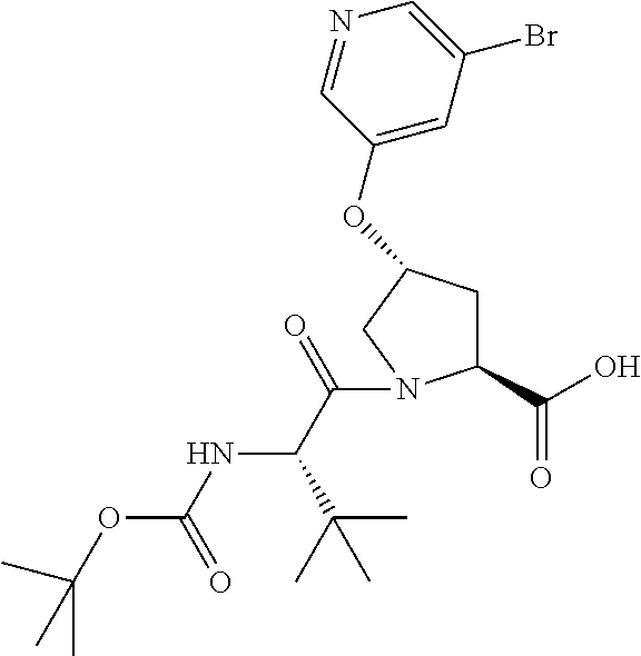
C1C(C(O)=O)N(C(C(NC(OC(C)(C)C)=O)C(C)(C)C)=O)CC1OC1=CC(Br)=CN=C1
